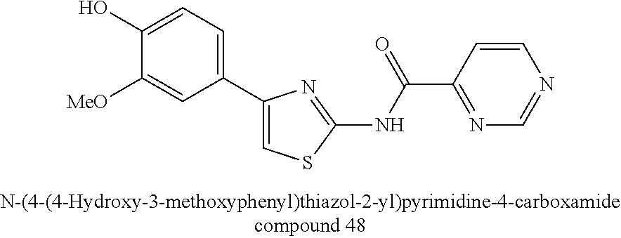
C1(C2=CSC(NC(=O)C3=NC=NC=C3)=N2)=CC=C(O)C([MeO])=C1
